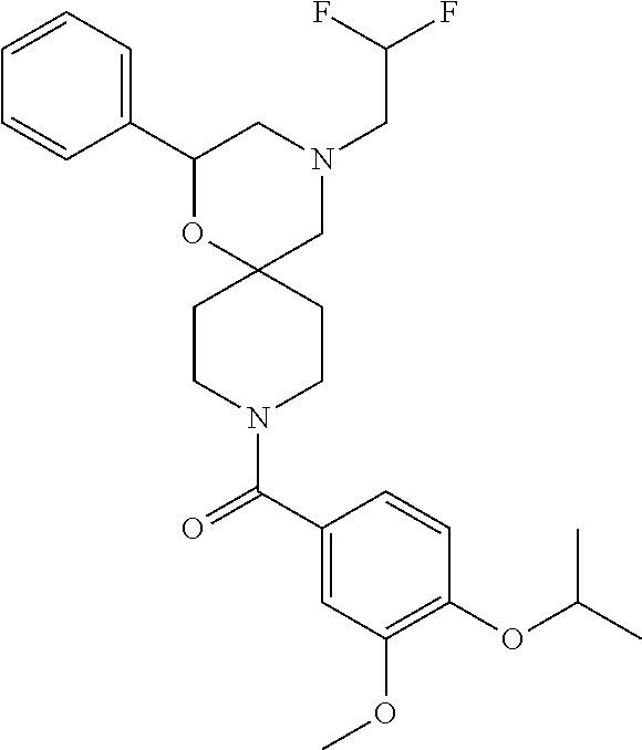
N1(CC(F)F)CC2(OC(C3=CC=CC=C3)C1)CCN(C(C1=CC(OC)=C(OC(C)C)C=C1)=O)CC2
